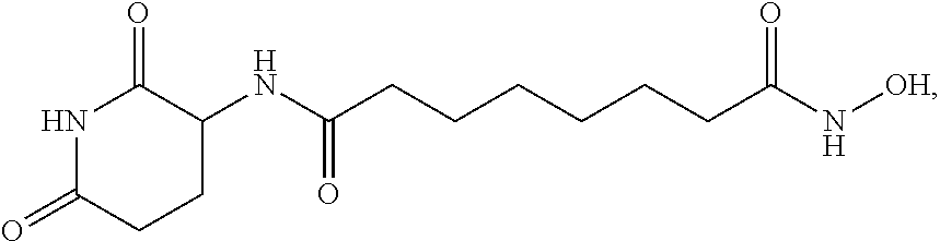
C1(NC(CCCCCCC(N[OH])=O)=O)C(=O)NC(=O)CC1
